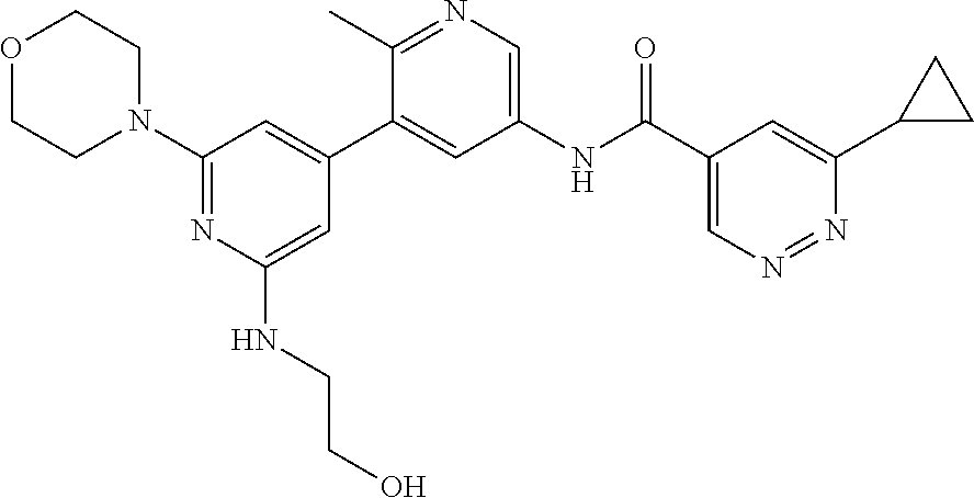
O1CCN(C2=NC(NCCO)=CC(C3=CC(NC(C4=CN=NC(C5CC5)=C4)=O)=CN=C3C)=C2)CC1
